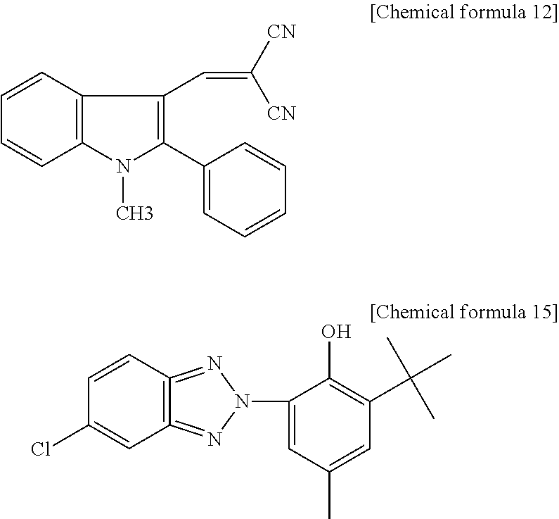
C1(C2=C(C=C([CN])[CN])C3=C(N2C)C=CC=C3)=CC=CC=C1.C12=C(=NN(C3=CC(C)=CC(C(C)(C)C)=C3O)N=1)C=C(Cl)C=C2
